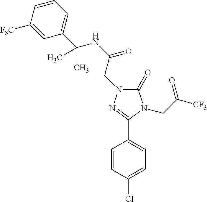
C1=CC(Cl)=CC=C1C1=NN(CC(=O)NC(C)(C2=CC=CC([F3C])=C2)C)C(=O)N1CC([CF3])=O
